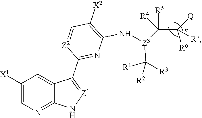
C1([X1])=CN=C2C(=C1)C(C1=NC(N[Z3](C(C([Q])([R6])[R7])([R5])[R4])C([R1])([R2])[R3])=C([X2])C=[Z2]1)=[Z1]N2
